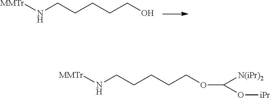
[MMTr]NCCCCCO.[MMTr]NCCCCCOC(O[iPr])[N(iPr)2]
